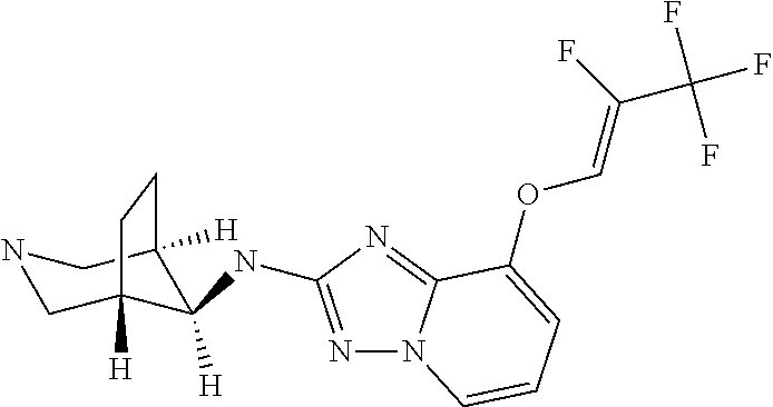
N1CC2([H])C([H])(NC3=NN4C(=N3)C(OC=C(F)C(F)(F)F)=CC=C4)C([H])(C1)CC2
